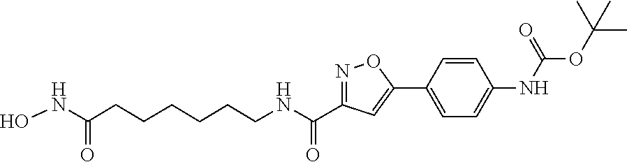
C1=CC(NC(=O)OC(C)(C)C)=CC=C1C1=CC(C(NCCCCCCC(NO)=O)=O)=NO1
